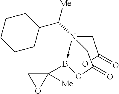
N12(C(C3CCCCC3)[Me])->B(C3([Me])CO3)(OC(=O)C1)OC(=O)C2
